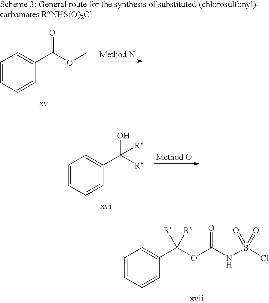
C1=CC=CC(C(OC(NS(Cl)(=O)=O)=O)([Rv])[Rv])=C1.C1=CC=CC(C(OC)=O)=C1.C1=CC=CC(C([Rv])(O)[Rv])=C1
